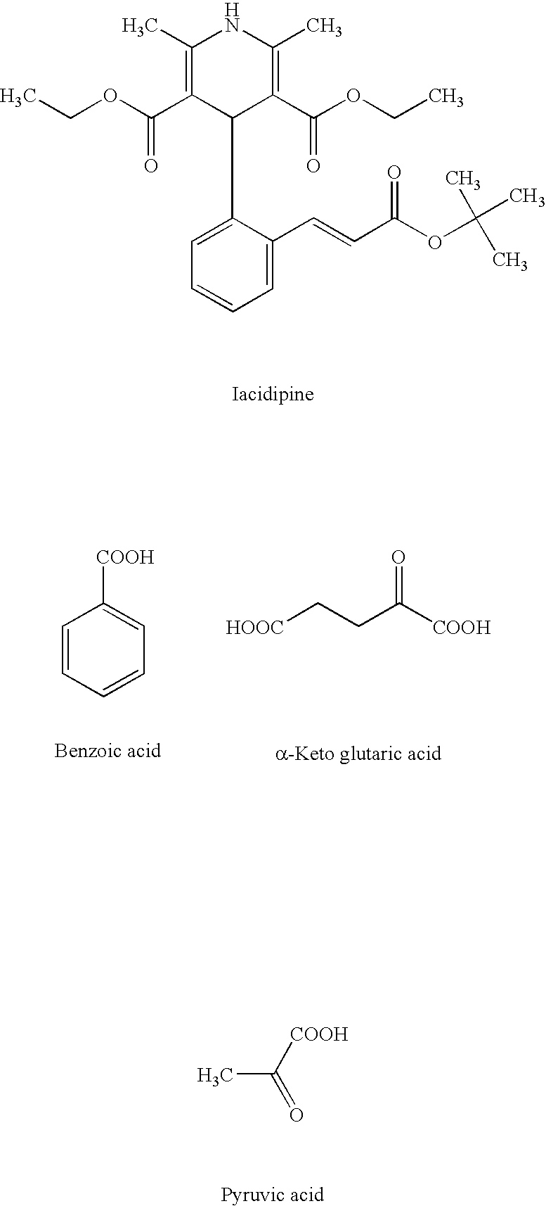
C1=C(C2C(C(=O)OCC)=C(C)NC(C)=C2C(=O)OCC)C(C=CC(OC(C)(C)C)=O)=CC=C1.C1=CC=CC=C1[COOH].[HOOC]CCC(=O)[COOH].CC(=O)[COOH]
